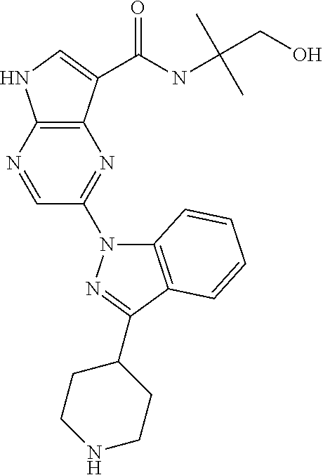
C1=NC2=C(N=C1N1C3=C(C(C4CCNCC4)=N1)C=CC=C3)C(C(NC(C)(C)CO)=O)=CN2
